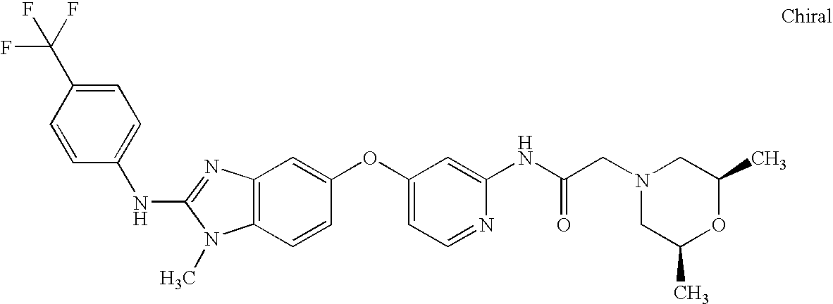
C1=C(C(F)(F)F)C=CC(NC2=NC3=C(N2C)C=CC(OC2=CC=NC(NC(CN4CC(C)OC(C)C4)=O)=C2)=C3)=C1
